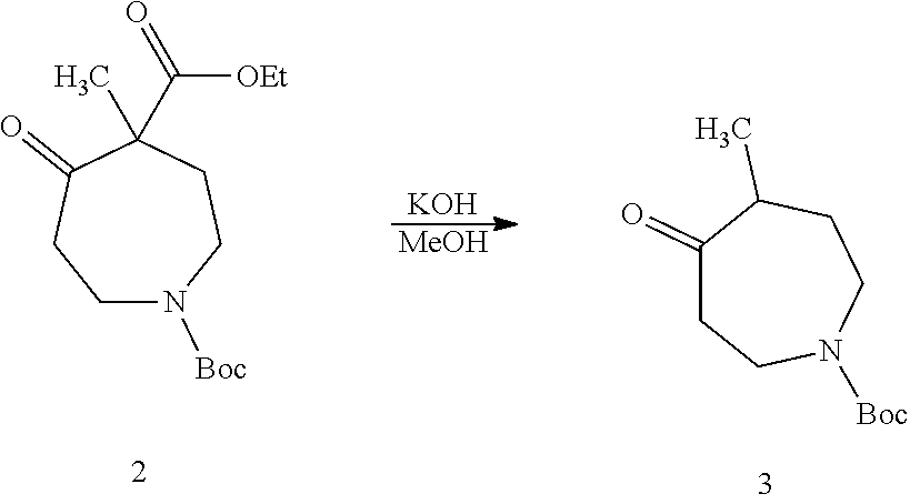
C1(=O)CCN([Boc])CCC1C.[KOH].[MeOH].C1N([Boc])CCC(C)(C([OEt])=O)C(=O)C1
